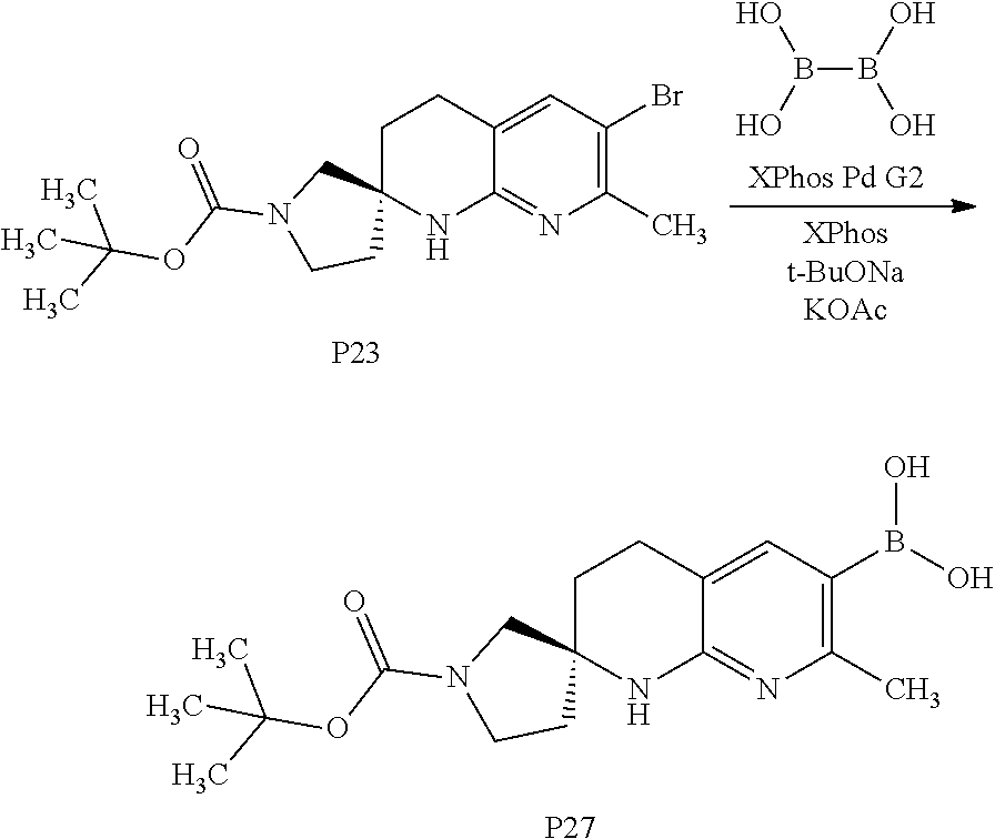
B(B(O)O)(O)O.C12=CC(Br)=C(C)N=C1NC1(CC2)CN(C(OC(C)(C)C)=O)CC1.[P23].C12=CC(B(O)O)=C(C)N=C1NC1(CC2)CN(C(OC(C)(C)C)=O)CC1.[P27]
